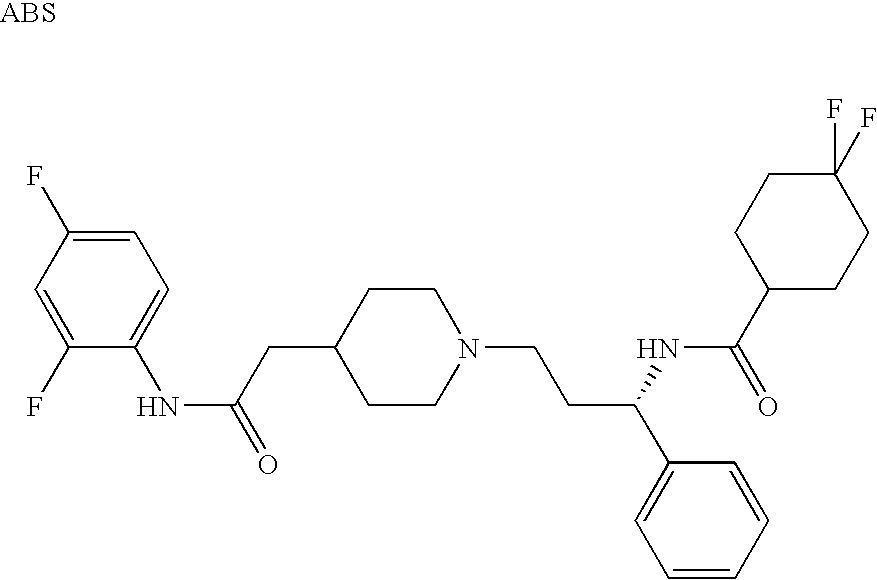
C1=C(F)C(NC(=O)CC2CCN(CCC(C3=CC=CC=C3)NC(C3CCC(F)(F)CC3)=O)CC2)=CC=C1F
